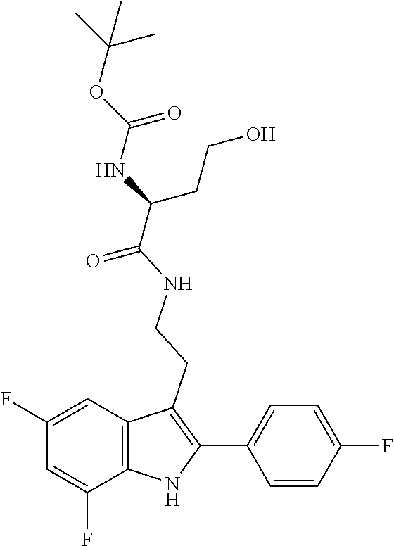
O=C(C(CCO)NC(OC(C)(C)C)=O)NCCC1=C(C2=CC=C(F)C=C2)NC2=C1C=C(F)C=C2F
